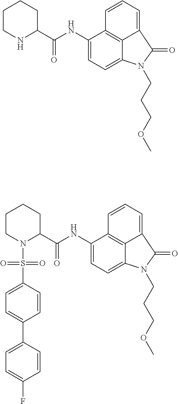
C1NC(C(NC2=CC=C3C4=C2C=CC=C4C(=O)N3CCCOC)=O)CCC1.C1N(S(=O)(=O)C2=CC=C(C3=CC=C(F)C=C3)C=C2)C(C(NC2=CC=C3C4=C2C=CC=C4C(=O)N3CCCOC)=O)CCC1
